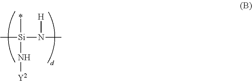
[Si](*)(N[Y2])(N([H])C)C
